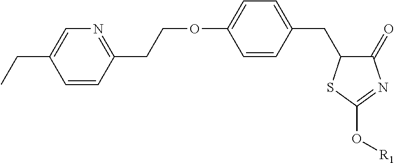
C1=CC(CC2C(=O)N=C(O[R1])S2)=CC=C1OCCC1=NC=C(CC)C=C1
